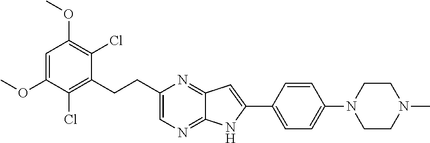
C1(C2=CC=C(N3CCN(C)CC3)C=C2)=CC2=NC(CCC3=C(Cl)C(OC)=CC(OC)=C3Cl)=CN=C2N1
